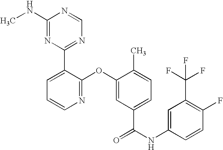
N1=C(OC2=CC(C(NC3=CC(C(F)(F)F)=C(F)C=C3)=O)=CC=C2C)C(C2=NC=NC(NC)=N2)=CC=C1
